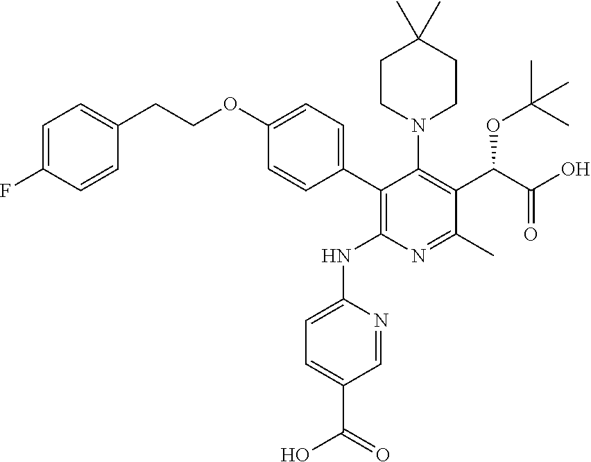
C1(C2=CC=C(OCCC3=CC=C(F)C=C3)C=C2)=C(NC2=CC=C(C(=O)O)C=N2)N=C(C)C(C(C(O)=O)OC(C)(C)C)=C1N1CCC(C)(C)CC1
